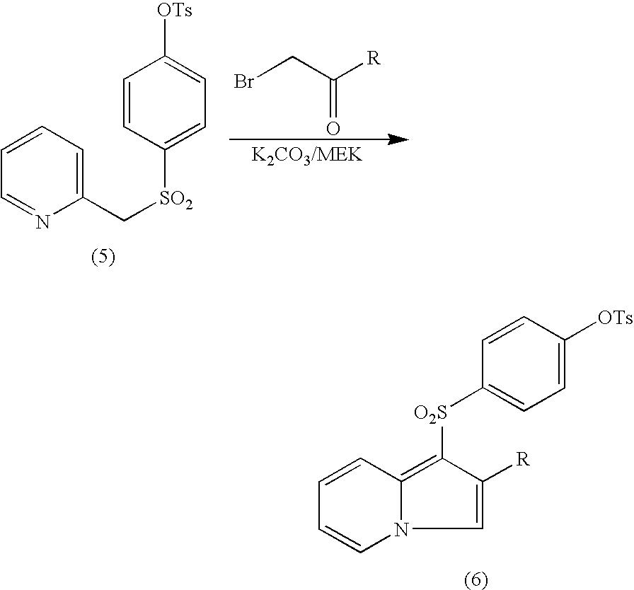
BrCC([R])=O.C1=CC([SO2]CC2=CC=CC=N2)=CC=C1[OTs].C1=C([R])C([O2S]C2=CC=C([OTs])C=C2)=C2N1C=CC=C2
